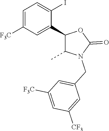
C1=C([F3C])C=C(C2C(C)N(CC3=CC([F3C])=CC([CF3])=C3)C(=O)O2)C(I)=C1
